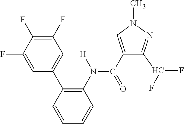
C1=CC=CC(N(C(C2=CN(C)N=C2C(F)F)=O)[H])=C1C1=CC(F)=C(F)C(F)=C1
